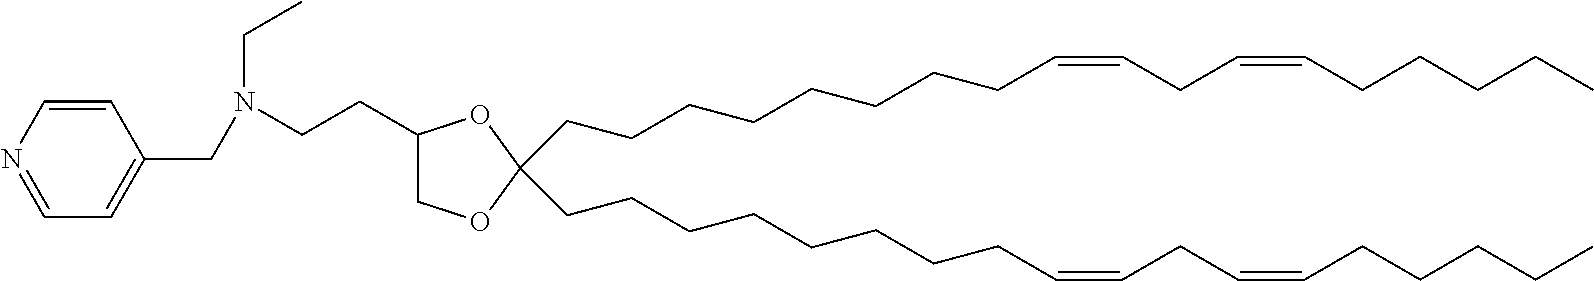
C(CCCCCCCC=CCC=CCCCCC)C1(CCCCCCCCC=CCC=CCCCCC)OCC(CCN(CC2=CC=NC=C2)CC)O1
